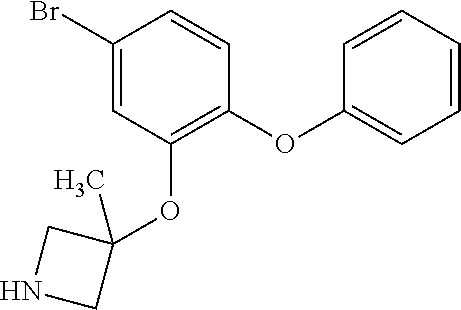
C1(Br)=CC(OC2(C)CNC2)=C(OC2=CC=CC=C2)C=C1
